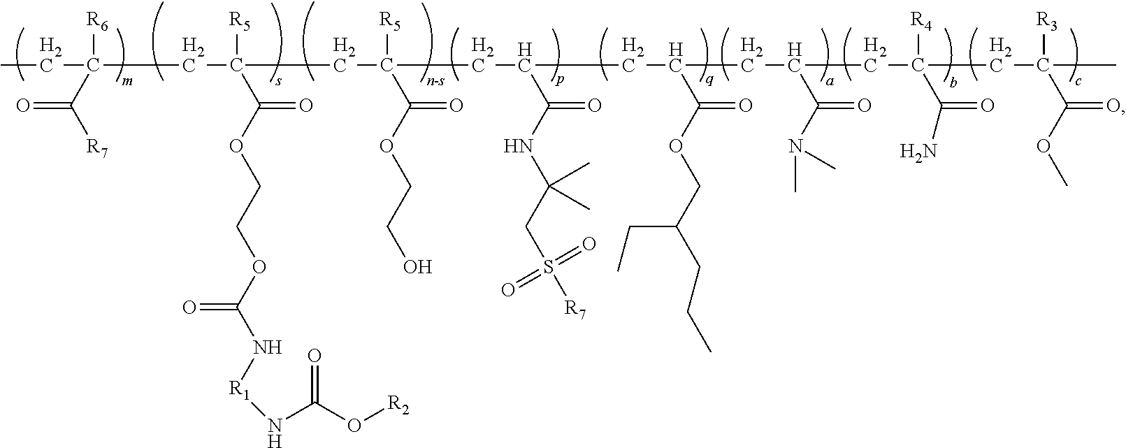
CCC([R6])(C([R7])=O)CC([R5])(C(OCCOC(N[R1]NC(O[R2])=O)=O)=O)CC([R5])(C(OCCO)=O)CC(C(NC(CS([R7])(=O)=O)(C)C)=O)CC(C(OCC(CCC)CC)=O)CC(C(N(C)C)=O)CC([R4])(C(N)=O)CC([R3])(C(OC)=O)C
